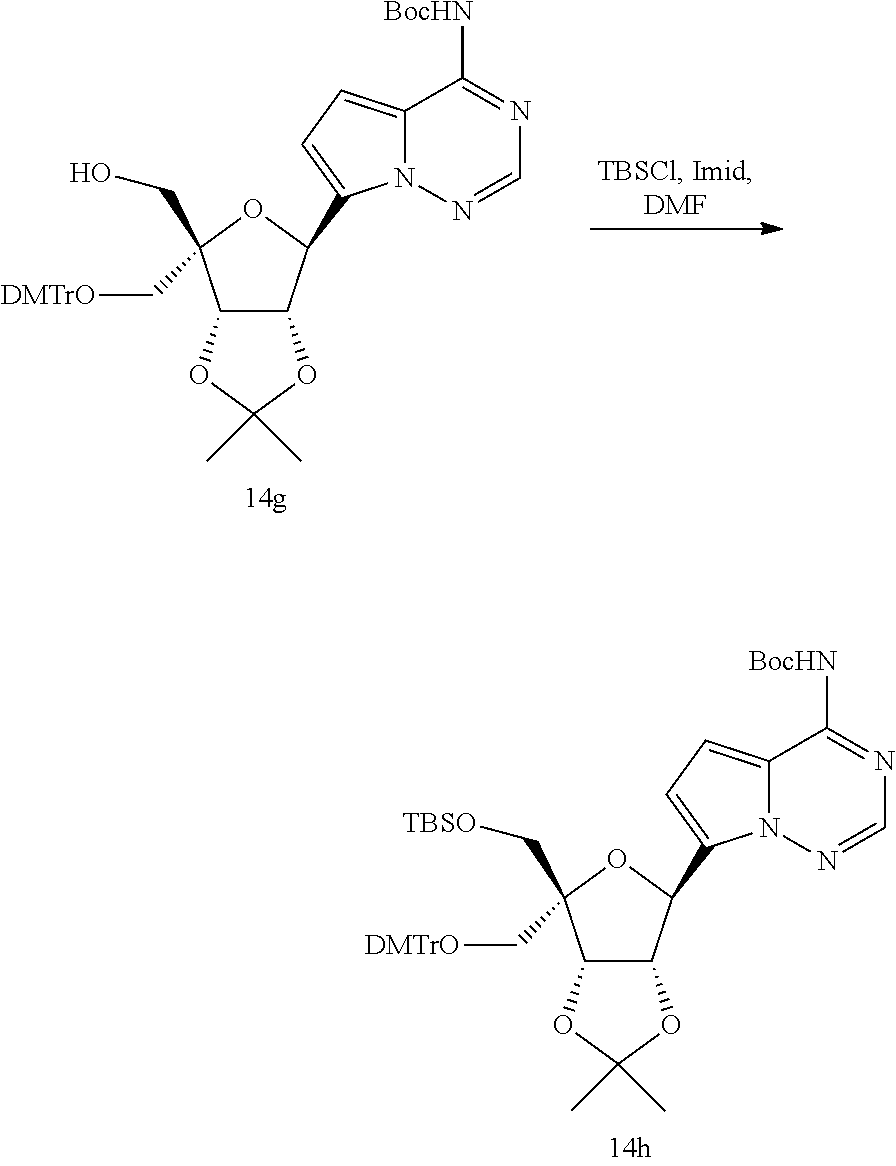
C12C(C(C3=CC=C4N3N=CN=C4[BocHN])OC1(C[TBSO])C[DMTrO])OC(C)(C)O2.C12C(C(C3=CC=C4N3N=CN=C4[BocHN])OC1(CO)C[DMTrO])OC(C)(C)O2
